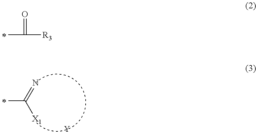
C(=N)(C)[X1].[Y].C(=O)([R3])C
